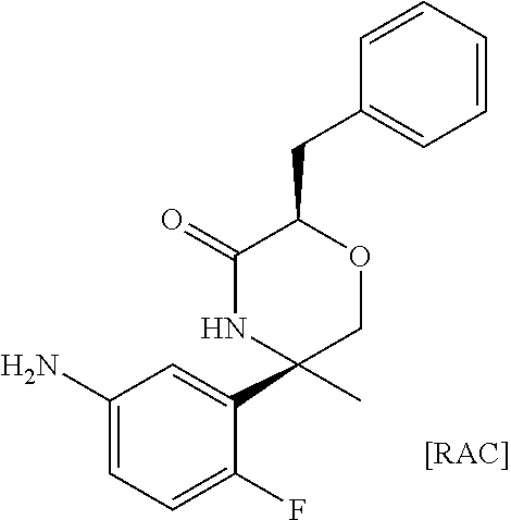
C1(N)=CC=C(F)C(C2(C)NC(=O)C(CC3=CC=CC=C3)OC2)=C1
